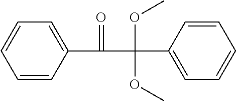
C1=CC(C(=O)C(OC)(C2=CC=CC=C2)OC)=CC=C1
